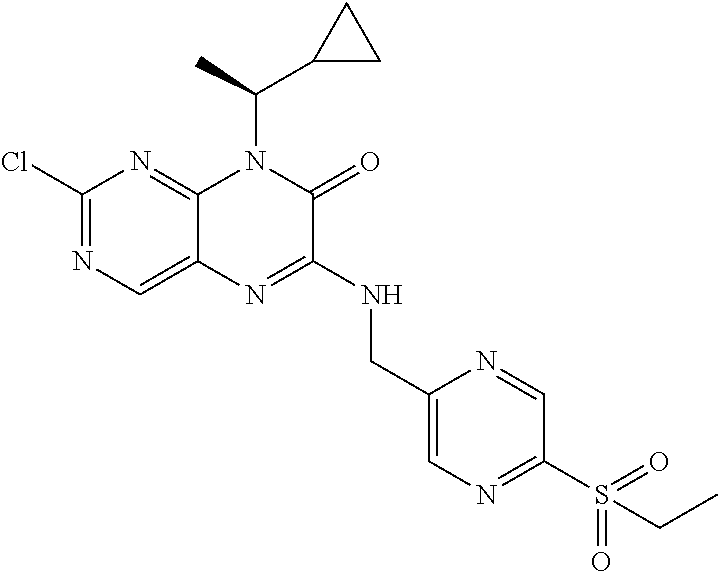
C1(Cl)=NC=C2C(=N1)N(C(C)C1CC1)C(=O)C(NCC1=CN=C(S(CC)(=O)=O)C=N1)=N2
